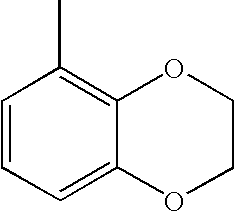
CC1=C2C(=CC=C1)OCCO2
